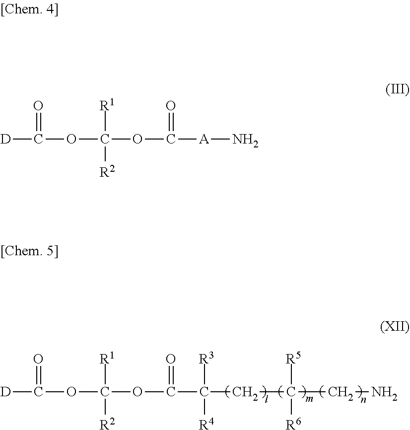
[D]C(=O)OC(OC(C(CC(CN)([R5])[R6])([R4])[R3])=O)([R1])[R2].[D]C(=O)OC(OC([A]N)=O)([R1])[R2]
